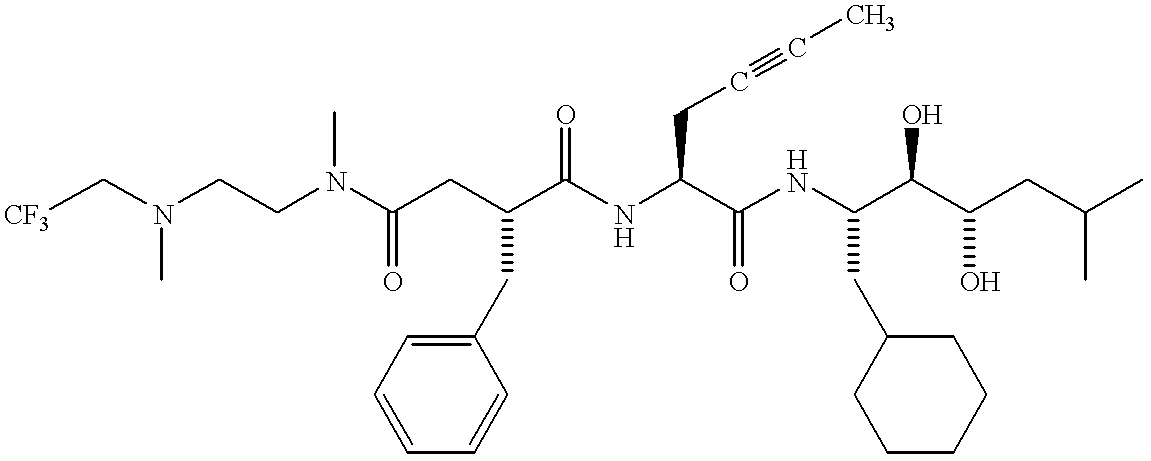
C(N(CCN(C(CC(C(NC(C(NC(C(C(CC(C)C)O)O)CC1CCCCC1)=O)CC#CC)=O)CC1=CC=CC=C1)=O)C)C)[CF3]
